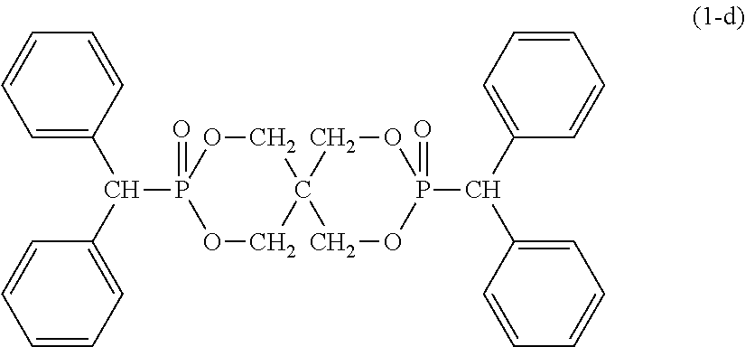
C1OP(C(C2=CC=CC=C2)C2=CC=CC=C2)(=O)OCC12COP(C(C1=CC=CC=C1)C1=CC=CC=C1)(=O)OC2
